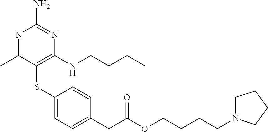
N1=C(C)C(SC2=CC=C(CC(OCCCCN3CCCC3)=O)C=C2)=C(NCCCC)N=C1N
